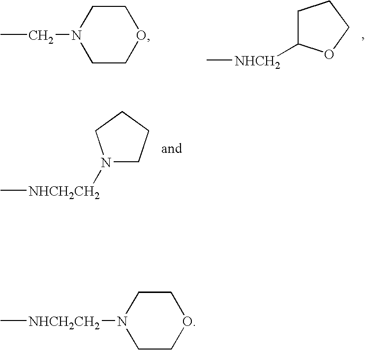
C[NHCH2CH2]N1CCCC1.C[NHCH2]C1CCCO1.CCN1CCOCC1.C[NHCH2CH2]N1CCOCC1
